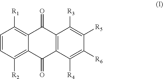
C1=CC([R2])=C2C(=C1[R1])C(=O)C1=C(C2=O)C([R4])=C([R6])C([R5])=C1[R3]
